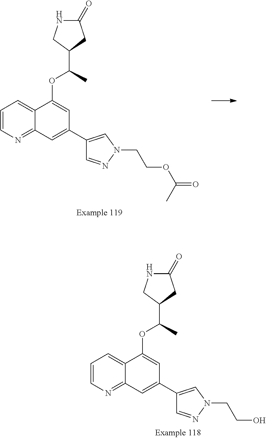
C1=CN=C2C(=C1)C(OC(C)C1CC(=O)NC1)=CC(C1=CN(CCOC(=O)C)N=C1)=C2.C1=CN=C2C(=C1)C(OC(C)C1CC(=O)NC1)=CC(C1=CN(CCO)N=C1)=C2
